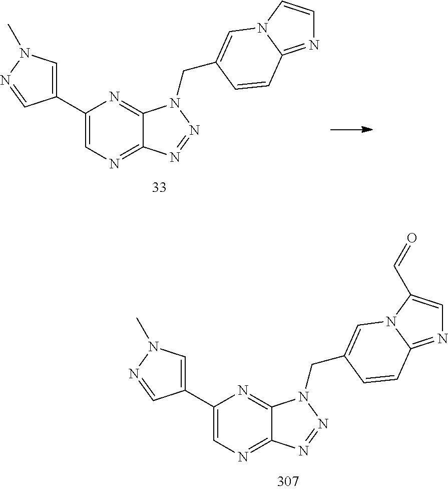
C12=NC=C(C3=CN(C)N=C3)N=C1N(CC1=CN3C=CN=C3C=C1)N=N2.C12=NC=C(C3=CN(C)N=C3)N=C1N(CC1=CN3C(C=O)=CN=C3C=C1)N=N2
